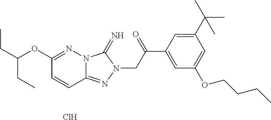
C1(OC(CC)CC)=NN2C(=NN(CC(C3=CC(OCCCC)=CC(C(C)(C)C)=C3)=O)C2=N)C=C1.Cl
